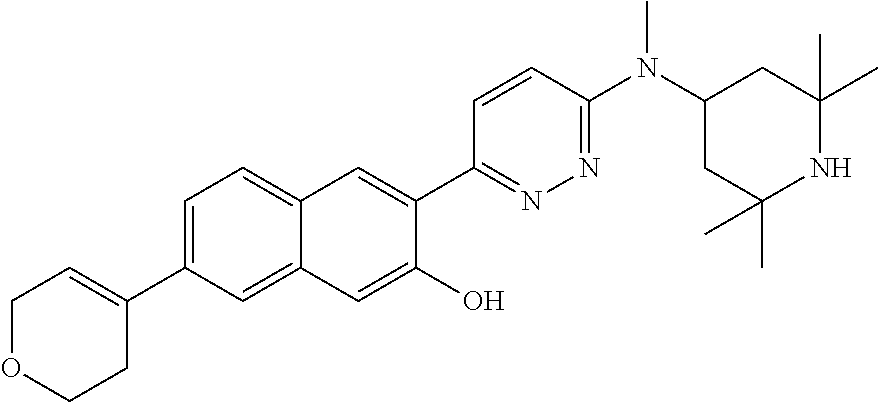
C12=CC=C(C3=CCOCC3)C=C1C=C(O)C(C1=NN=C(N(C3CC(C)(C)NC(C)(C)C3)C)C=C1)=C2
